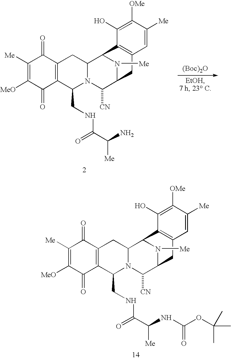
C1([MeO])=C([Me])C(=O)C2=C(C1=O)C(CNC(C(N)[Me])=O)N1C(C2)C2N([Me])C(C1[CN])CC1=C2C(O)=C([OMe])C([Me])=C1.[(Boc)2O].C1([MeO])=C([Me])C(=O)C2=C(C1=O)C(CNC(C(NC(OC(C)(C)C)=O)[Me])=O)N1C(C2)C2N([Me])C(C1[CN])CC1=C2C(O)=C([OMe])C([Me])=C1
